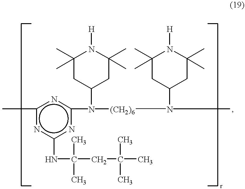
c1(C)nc(NC(CC(C)(C)C)(C)C)nc(N([(CH2)6]N(C2CC(C)(C)N([H])C(C)(C)C2)C)C2CC(C)(C)N([H])C(C)(C)C2)n1
